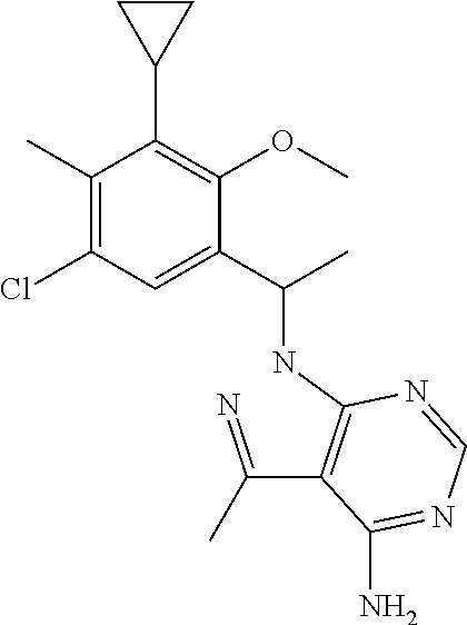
C1(C2=C(OC)C(C(C)NC3=C(C(=N)C)C(N)=NC=N3)=CC(Cl)=C2C)CC1
